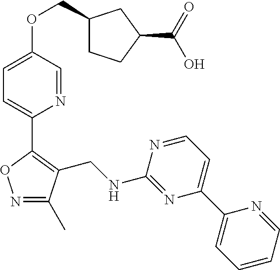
N1=C(C)C(CNC2=NC(C3=CC=CC=N3)=CC=N2)=C(C2=CC=C(OCC3CCC(C(=O)O)C3)C=N2)O1
